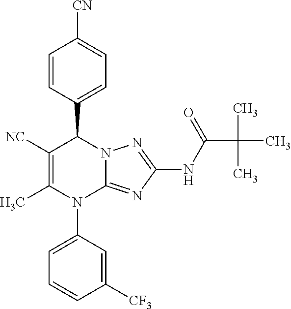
C1=CC(C2C([NC])=C(C)N(C3=CC=CC([CF3])=C3)C3=NC(NC(=O)C(C)(C)C)=NN23)=CC=C1[CN]
